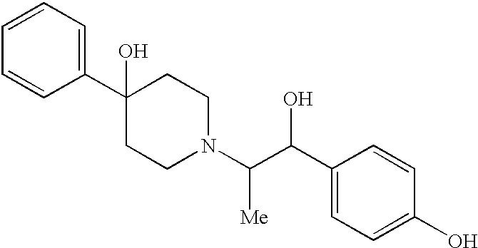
C1=CC=C(C2(O)CCN(C([Me])C(O)C3=CC=C(O)C=C3)CC2)C=C1
